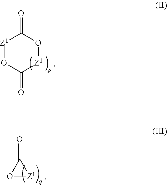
[Z1]1OC(=O)[Z1]OC1=O.C1(=O)O[Z1]1
